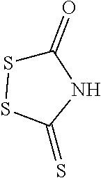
S1SC(=S)NC1=O
